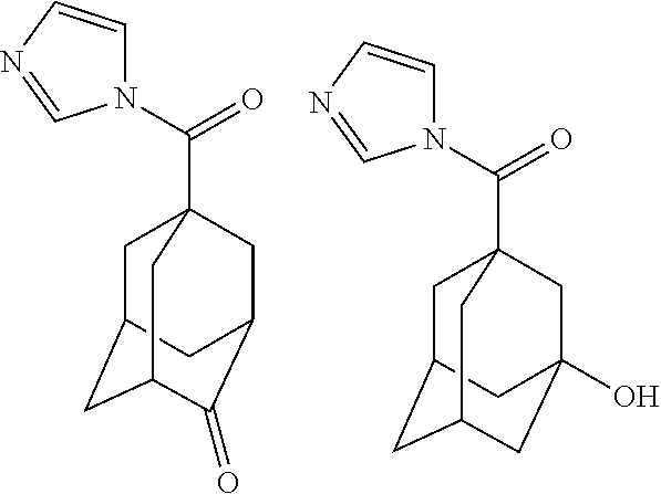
C1C2CC3C(=O)C(CC1(C(N1C=CN=C1)=O)C3)C2.C1C2CC3CC(O)(CC1(C(N1C=CN=C1)=O)C3)C2
